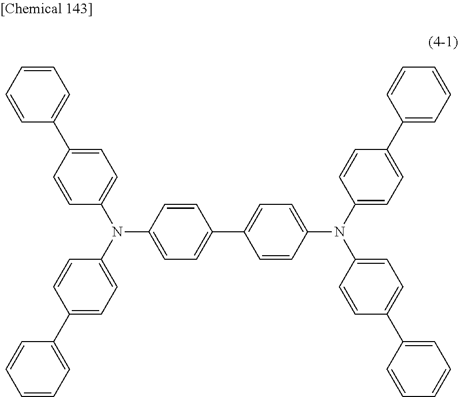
C1=C(N(C2=CC=C(C3=CC=C(N(C4=CC=C(C5=CC=CC=C5)C=C4)C4=CC=C(C5=CC=CC=C5)C=C4)C=C3)C=C2)C2=CC=C(C3=CC=CC=C3)C=C2)C=CC(C2=CC=CC=C2)=C1
